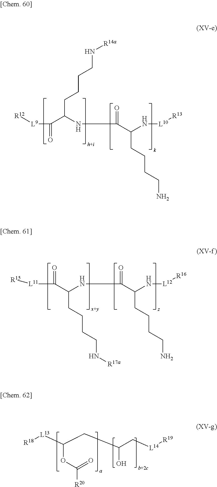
C(C(NC(C(N[L10][R13])CCCCN)=O)CCCCN[R14a])([L9][R12])=O.C(C(N[L12][R16])CCCCN)(=O)NC(C(=O)[L11][R15])CCCCN[R17a].[R18][L13]C(CC(C[L14][R19])O)OC([R20])=O
